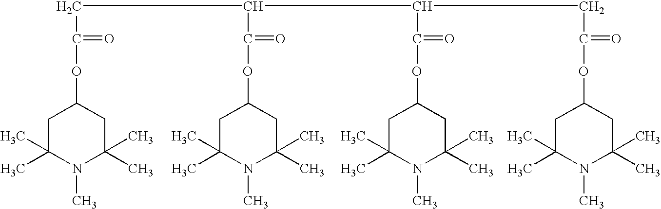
C1C(C)(C)N(C)C(C)(C)CC1OC(CC(C(OC1CC(C)(C)N(C)C(C)(C)C1)=O)C(C(OC1CC(C)(C)N(C)C(C)(C)C1)=O)CC(OC1CC(C)(C)N(C)C(C)(C)C1)=O)=O
